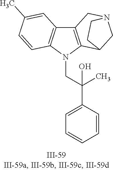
N1(CC(C2=CC=CC=C2)(C)O)C2=C(C3=C1C=CC(C)=C3)CN1CC2CC1
